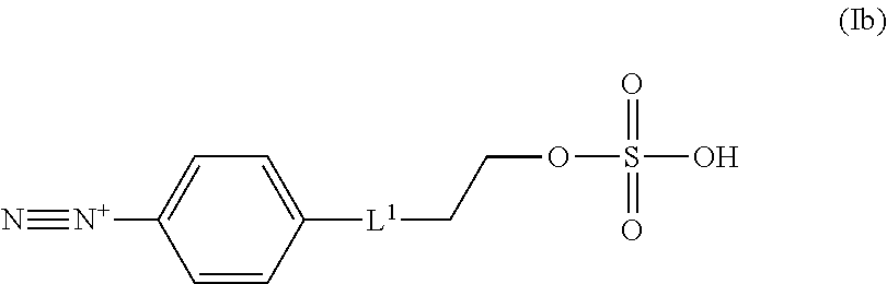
C(COS(O)(=O)=O)[L1]C1=CC=C([N+]#N)C=C1
